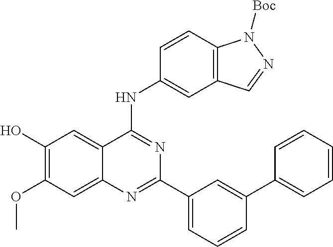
C1(O)=C(OC)C=C2C(=C1)C(NC1=CC3=C(C=C1)N([Boc])N=C3)=NC(C1=CC=CC(C3=CC=CC=C3)=C1)=N2
